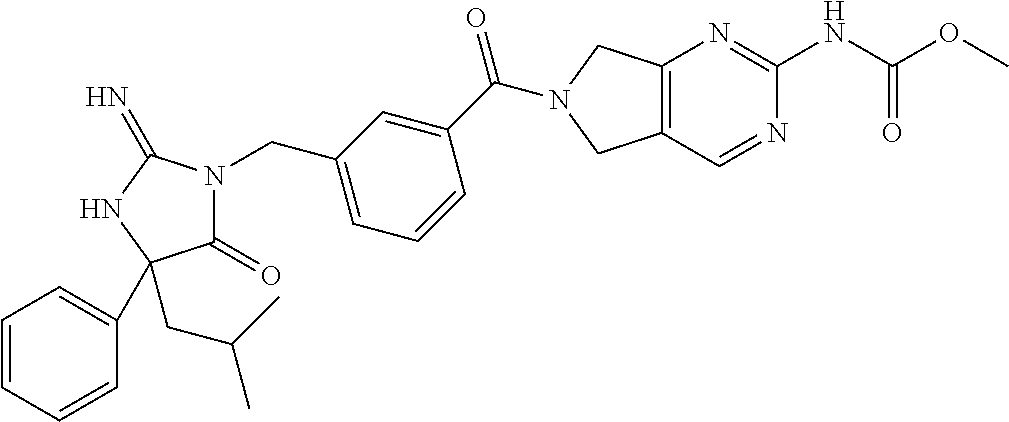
C1(=O)N(CC2=CC=CC(C(=O)N3CC4=C(C3)C=NC(NC(OC)=O)=N4)=C2)C(=N)NC1(CC(C)C)C1=CC=CC=C1
